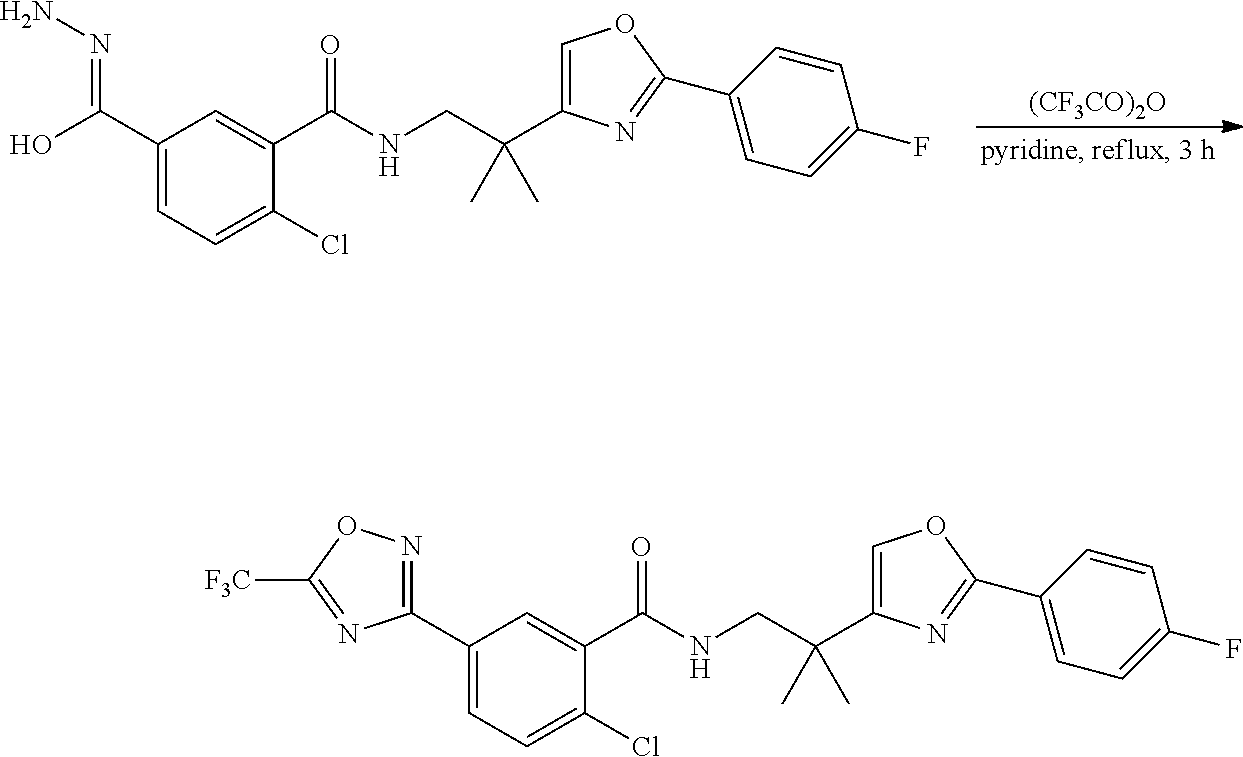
[(CF3CO)2O].C1(C(O)=NN)=CC=C(Cl)C(C(NCC(C)(C)C2=COC(C3=CC=C(F)C=C3)=N2)=O)=C1.C1(C2=NOC([F3C])=N2)=CC=C(Cl)C(C(NCC(C)(C)C2=COC(C3=CC=C(F)C=C3)=N2)=O)=C1
